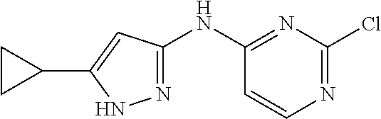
N1=C(Cl)N=C(NC2=NNC(C3CC3)=C2)C=C1
